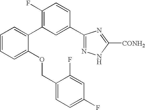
C1=CC=C(OCC2=CC=C(F)C=C2F)C(C2=C(F)C=CC(C3=NNC([CONH2])=N3)=C2)=C1
